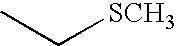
CC[SCH3]
